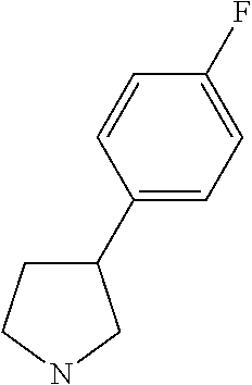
C1(C2=CC=C(F)C=C2)CCNC1
